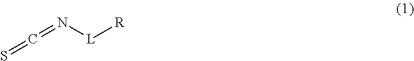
S=C=N[L][R]
